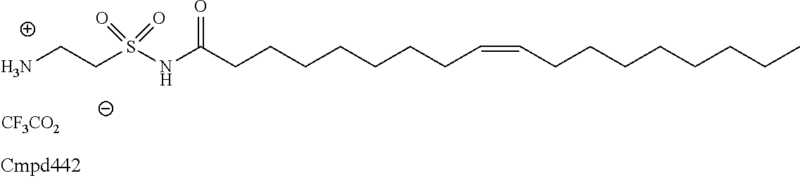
NCCS(NC(CCCCCCCC=CCCCCCCCC)=O)(=O)=O.[CF3CO2]
